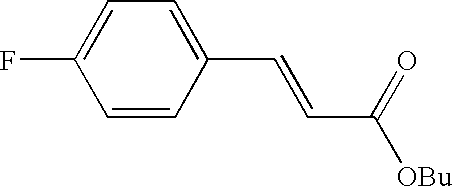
C1=CC(C=CC([OBu])=O)=CC=C1F
